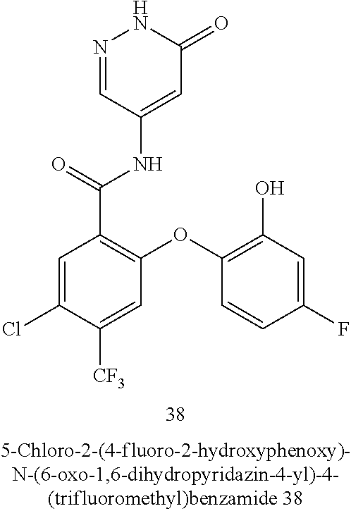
N1=CC(NC(=O)C2=C(OC3=C(O)C=C(F)C=C3)C=C([CF3])C(Cl)=C2)=CC(=O)N1
